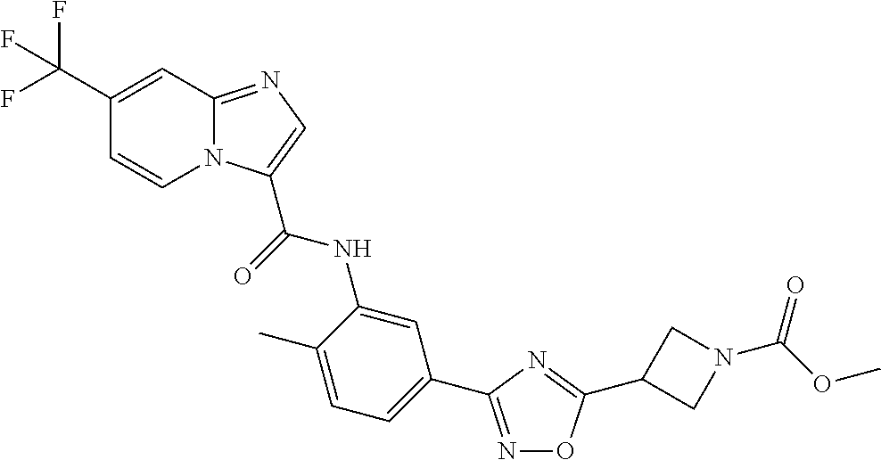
C1(C(F)(F)F)=CC2=NC=C(C(=O)NC3=CC(C4=NOC(C5CN(C(OC)=O)C5)=N4)=CC=C3C)N2C=C1
